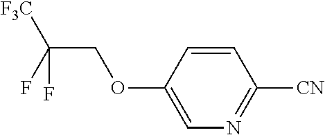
C1=C(OCC(F)([F3C])F)C=CC([CN])=N1
